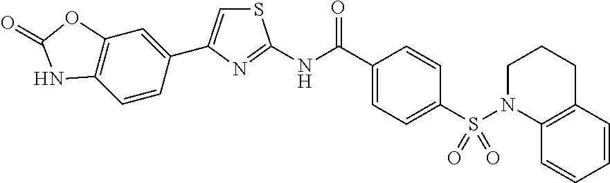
C12=C(C=CC=C1)N(S(C1=CC=C(C(NC3=NC(C4=CC5=C(C=C4)NC(=O)O5)=CS3)=O)C=C1)(=O)=O)CCC2
